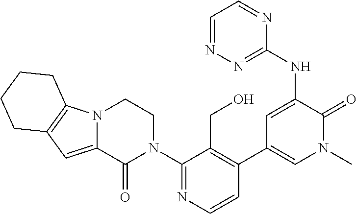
N12C(=CC3=C1CCCC3)C(=O)N(C1=NC=CC(C3=CN(C)C(=O)C(NC4=NN=CC=N4)=C3)=C1CO)CC2
